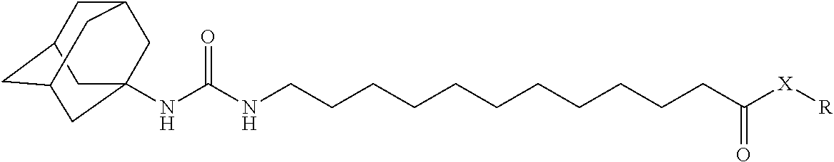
N(C(NCCCCCCCCCCCC([X][R])=O)=O)C12CC3CC(CC(C1)C3)C2
